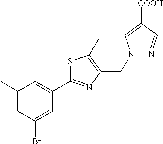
C1(C)=CC(Br)=CC(C2=NC(CN3N=CC([COOH])=C3)=C(C)S2)=C1
